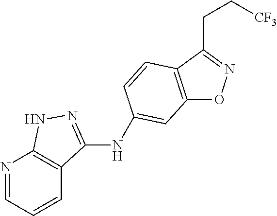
C12=C(C=CC(NC3=NNC4=C3C=CC=N4)=C1)C(CC[CF3])=NO2
